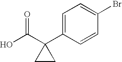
C1=C(C2(C(O)=O)CC2)C=CC(Br)=C1
